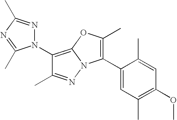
C1(N2N=C(C)N=C2C)=C2N(N=C1C)C(C1=CC(C)=C(OC)C=C1C)=C(C)O2
